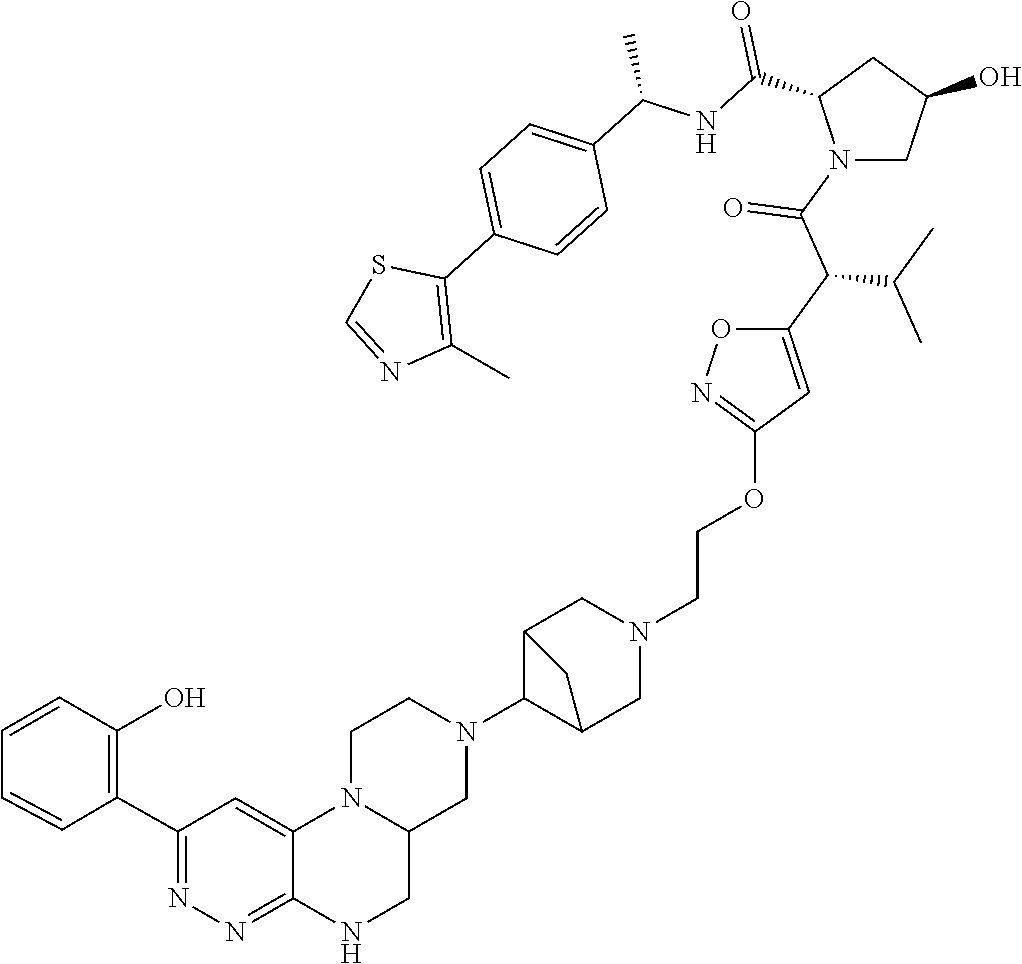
C1(C2=C(O)C=CC=C2)=NN=C2C(=C1)N1C(CN2)CN(C2C3CN(CCOC4=NOC(C(C(C)C)C(=O)N5CC(O)CC5C(=O)NC(C5=CC=C(C6=C(C)N=CS6)C=C5)C)=C4)CC2C3)CC1
